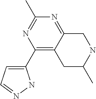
C1(C2=CC=NN2)=C2C(=NC(C)=N1)CNC(C)C2
